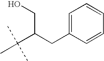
C(C(CC1=CC=CC=C1)CO)(C)(C)C
